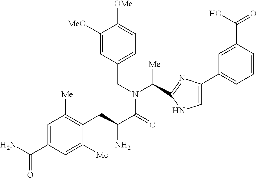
C1=C(C(=O)O)C=CC=C1C1=CNC(C(N(CC2=CC=C([OMe])C([MeO])=C2)C(C(N)CC2=C([Me])C=C(C(N)=O)C=C2[Me])=O)[Me])=N1
